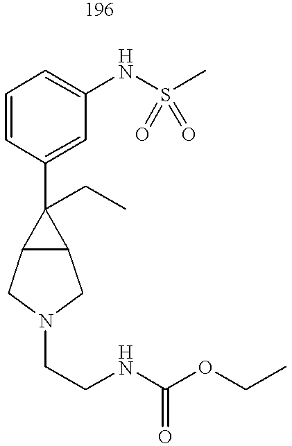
C1=CC(C2(CC)C3C2CN(CCNC(OCC)=O)C3)=CC(NS(C)(=O)=O)=C1
